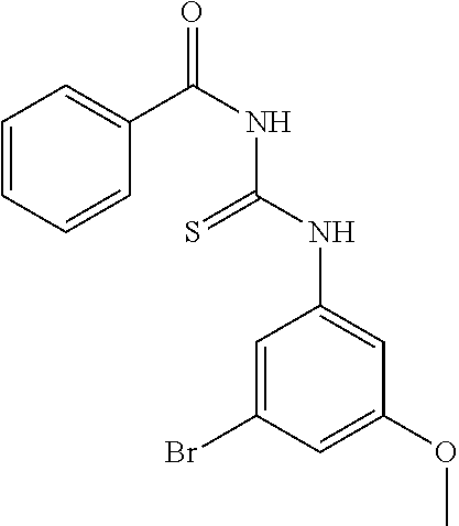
C1=CC=CC(C(=O)NC(=S)NC2=CC(OC)=CC(Br)=C2)=C1
